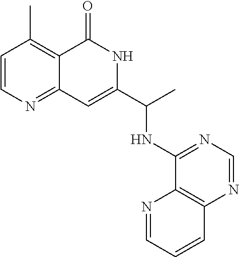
C12=NC=CC(C)=C1C(=O)NC(C(C)NC1=NC=NC3=C1N=CC=C3)=C2
